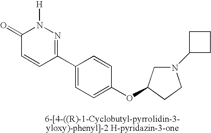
C1(=O)C=CC(C2=CC=C(OC3CN(C4CCC4)CC3)C=C2)=NN1[H]
